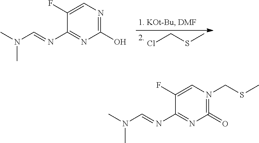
C1(O)=NC=C(F)C(N=CN(C)C)=N1.ClCSC.C1(=O)=N(CSC)C=C(F)C(N=CN(C)C)=N1
